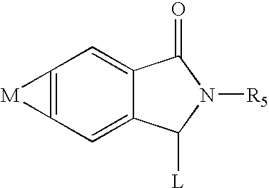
C12=C(C=C3C(=C1)C(=O)N([R5])C3[L])[M]2
